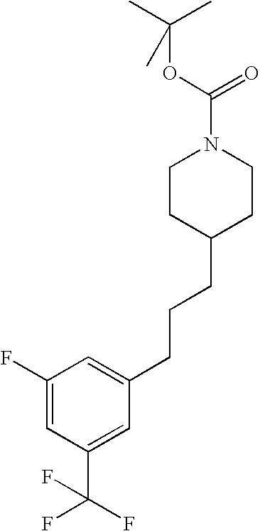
C1CC(CCCC2=CC(F)=CC(C(F)(F)F)=C2)CCN1C(OC(C)(C)C)=O
